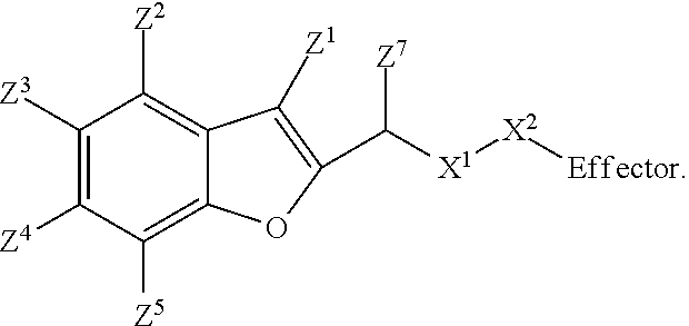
C1([Z3])=C([Z4])C([Z5])=C2C(=C1[Z2])C([Z1])=C(C([X1][X2][Effector])[Z7])O2
